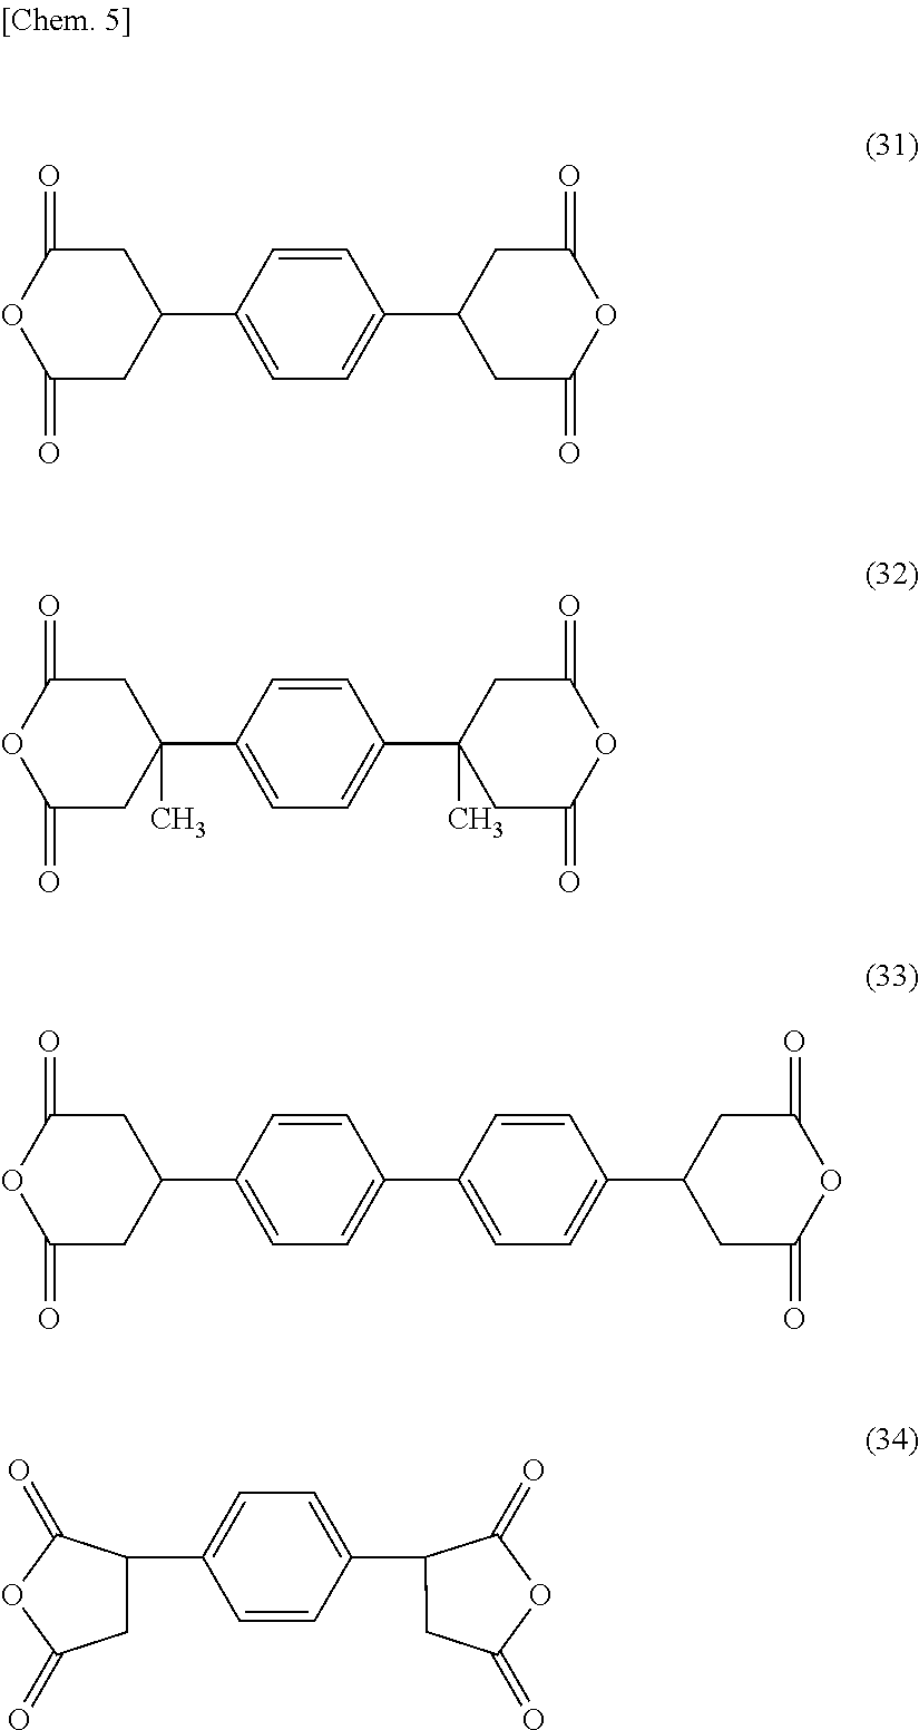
C1(=O)CC(C2=CC=C(C3CC(=O)OC(=O)C3)C=C2)CC(=O)O1.C1(=O)CC(C2=CC=C(C3(C)CC(=O)OC(=O)C3)C=C2)(C)CC(=O)O1.C1(=O)CC(C2=CC=C(C3=CC=C(C4CC(=O)OC(=O)C4)C=C3)C=C2)CC(=O)O1.C1(C2CC(=O)OC2=O)=CC=C(C2CC(=O)OC2=O)C=C1
